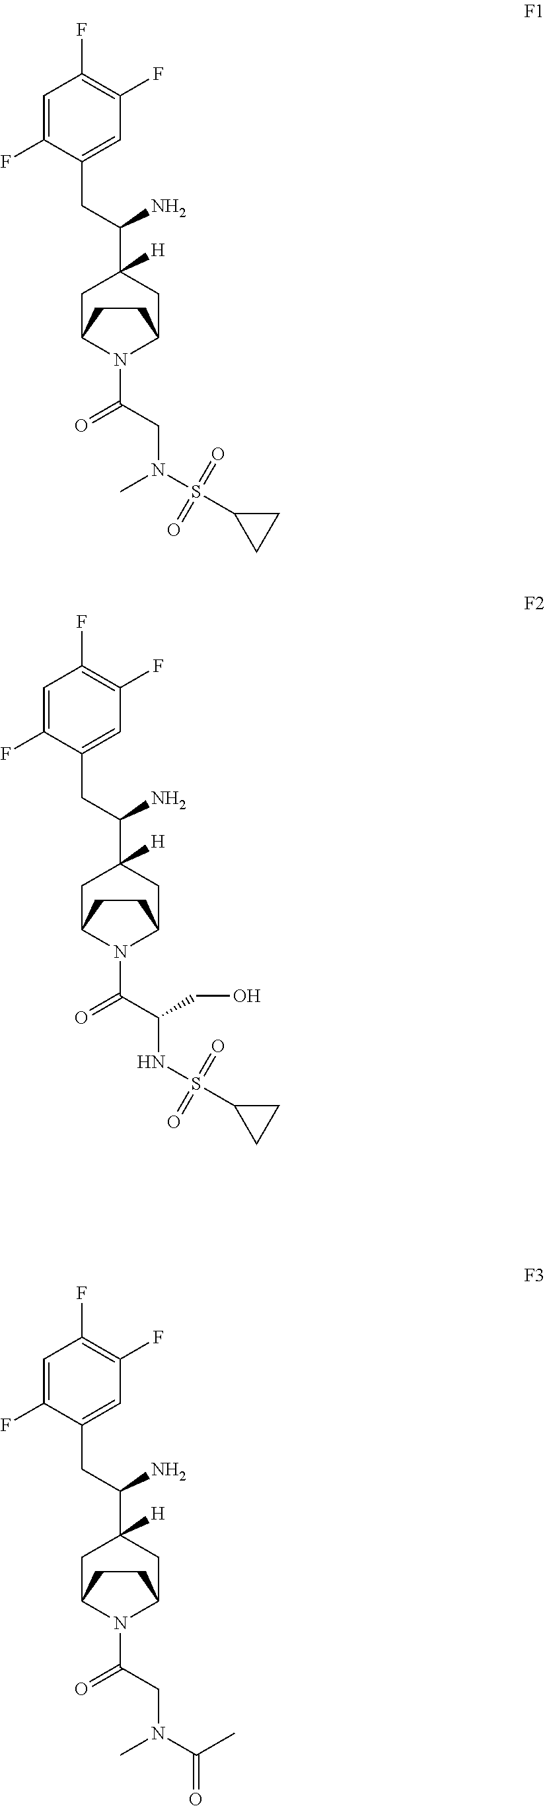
C1=C(F)C(CC(C2([H])CC3N(C(=O)CN(C)S(=O)(=O)C4CC4)C(C2)CC3)N)=CC(F)=C1F.C1=C(F)C(CC(C2([H])CC3N(C(=O)C(NS(=O)(=O)C4CC4)CO)C(C2)CC3)N)=CC(F)=C1F.C1=C(F)C(CC(C2([H])CC3N(C(=O)CN(C(=O)C)C)C(C2)CC3)N)=CC(F)=C1F
